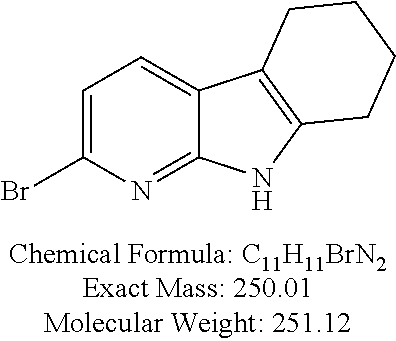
C1=C(Br)N=C2C(=C1)C1=C(N2)CCCC1
